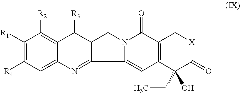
C1([R1])=C([R4])C=C2C(=C1[R2])C([R3])C1C(=N2)C2=CC3=C(C(=O)N2C1)C[X]C(=O)C3(CC)O
